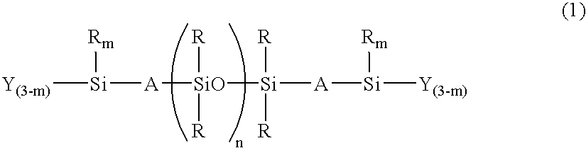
[Y(3-m)][Si]([A][SiO]([Si]([A][Si]([Y(3-m)])[Rm])([R])[R])([R])[R])[Rm]
